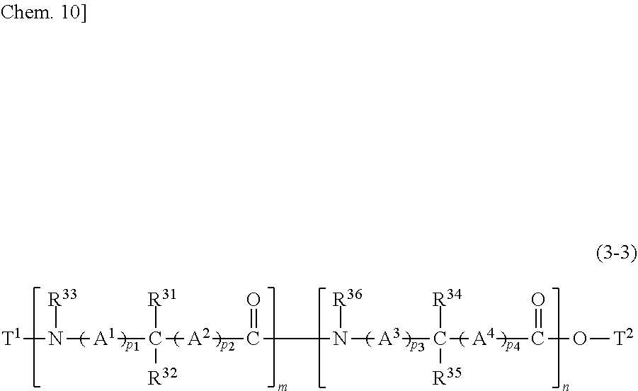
N([A3]C([A4]C(O[T2])=O)([R34])[R35])([R36])CC([A2]C([A1]N([T1])[R33])([R31])[R32])=O
